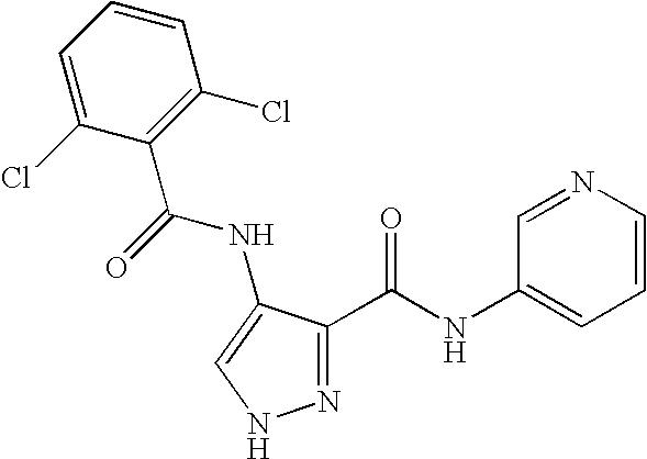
C1=C(Cl)C(C(NC2=CNN=C2C(=O)NC2=CC=CN=C2)=O)=C(Cl)C=C1
